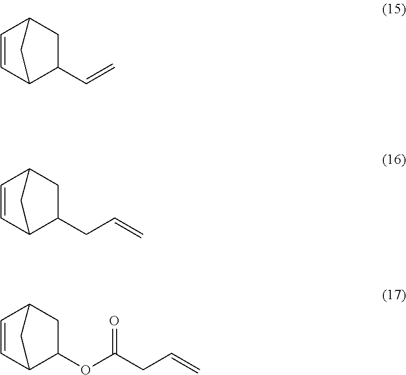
C1=CC2C(C=C)CC1C2.C1=CC2C(CC=C)CC1C2.C1=CC2C(OC(CC=C)=O)CC1C2
